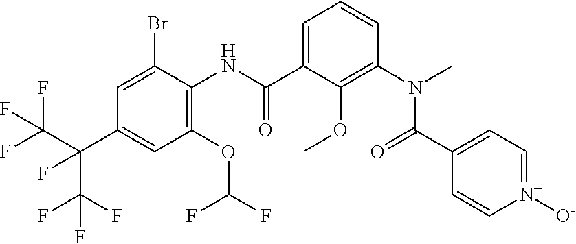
C1(OC(F)F)=C(NC(C2=CC=CC(N(C)C(=O)C3=CC=[N+]([O-])C=C3)=C2OC)=O)C(Br)=CC(C(C(F)(F)F)(F)C(F)(F)F)=C1
